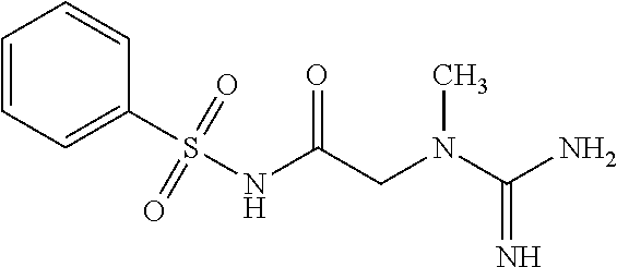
S(NC(CN(C(N)=N)C)=O)(C1=CC=CC=C1)(=O)=O
